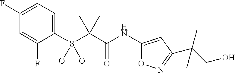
C1(S(C(C(NC2=CC(C(CO)(C)C)=NO2)=O)(C)C)(O)O)=CC=C(F)C=C1F
